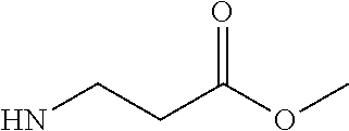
NCCC(OC)=O
